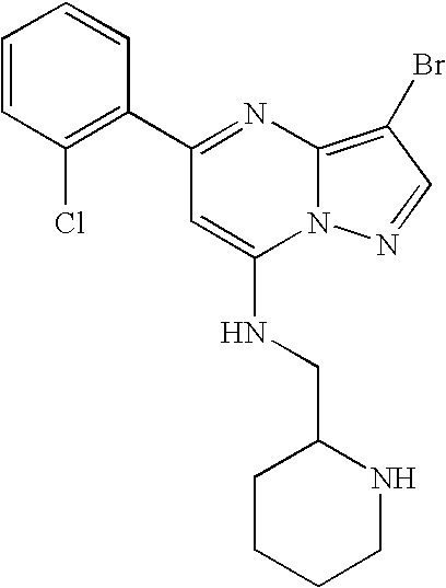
C1(C2=C(Cl)C=CC=C2)=NC2=C(Br)C=NN2C(NCC2CCCCN2)=C1
